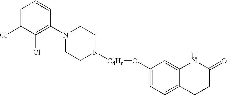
C1=C(Cl)C(Cl)=C(N2CCN([C4Hn]OC3=CC=C4C(=C3)NC(=O)CC4)CC2)C=C1
